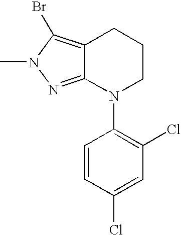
C12=NN(C)C(Br)=C1CCCN2C1=C(Cl)C=C(Cl)C=C1
